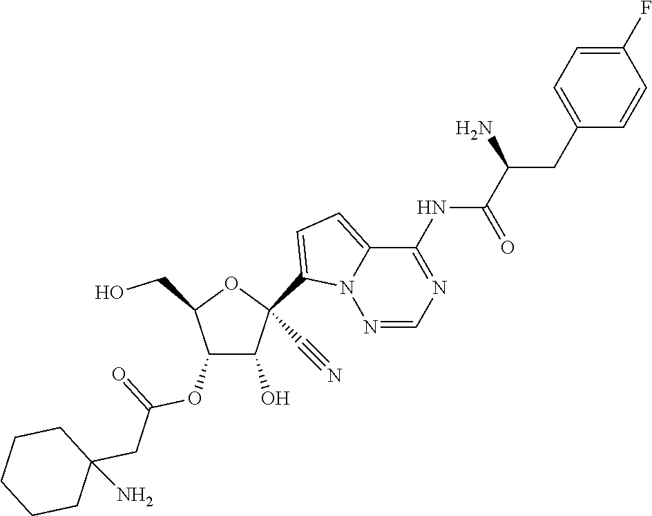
C1(O)C(OC(=O)CC2(N)CCCCC2)C(CO)OC1(C1=CC=C2N1N=CN=C2NC(=O)C(CC1=CC=C(F)C=C1)N)C#N
